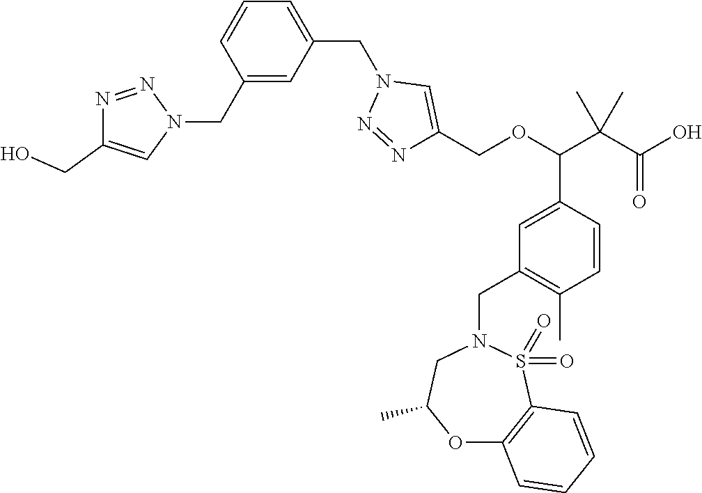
C1=CC(CN2N=NC(CO)=C2)=CC(CN2N=NC(COC(C3=CC(CN4CC(C)OC5=C(S4(=O)=O)C=CC=C5)=C(C)C=C3)C(C(=O)O)(C)C)=C2)=C1
